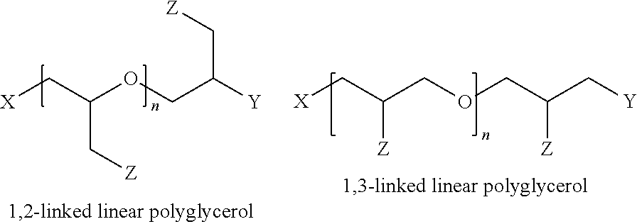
[X]CC(OCC([Y])C[Z])C[Z].[X]CC(COCC([Z])C[Y])[Z]
